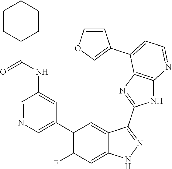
C1=NC=C(C2=C(F)C=C3C(=C2)C(C2=NC4=C(N2)N=CC=C4C2=COC=C2)=NN3)C=C1NC(=O)C1CCCCC1
